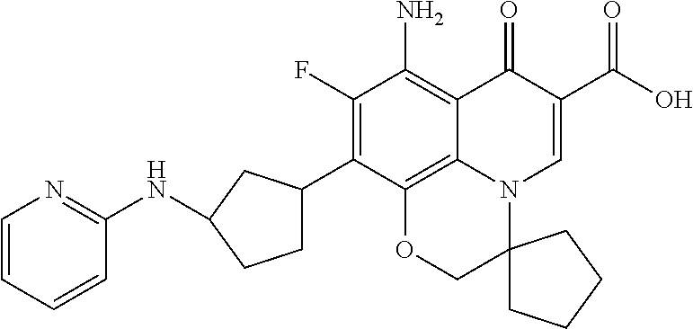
C1(F)=C(C2CCC(NC3=NC=CC=C3)C2)C2=C3C(=C1N)C(=O)C(C(O)=O)=CN3C1(CO2)CCCC1
